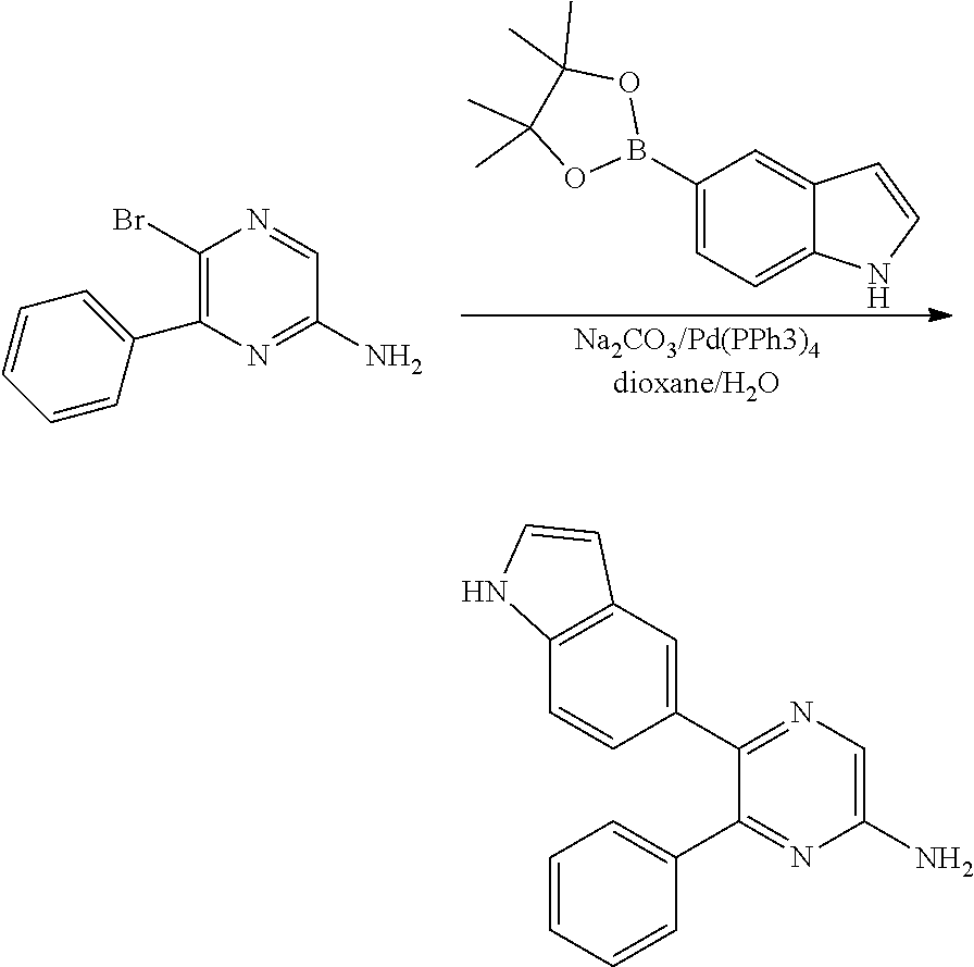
C1(B2OC(C)(C)C(C)(C)O2)=CC=C2C(=C1)C=CN2.C1(Br)=C(C2=CC=CC=C2)N=C(N)C=N1.C1(C2=CC3=C(C=C2)NC=C3)=NC=C(N)N=C1C1=CC=CC=C1
